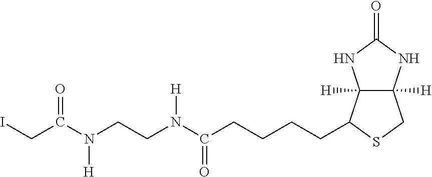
C12([H])C([H])(C(CCCCC(=O)N([H])CCN(C(CI)=O)[H])SC1)NC(=O)N2
